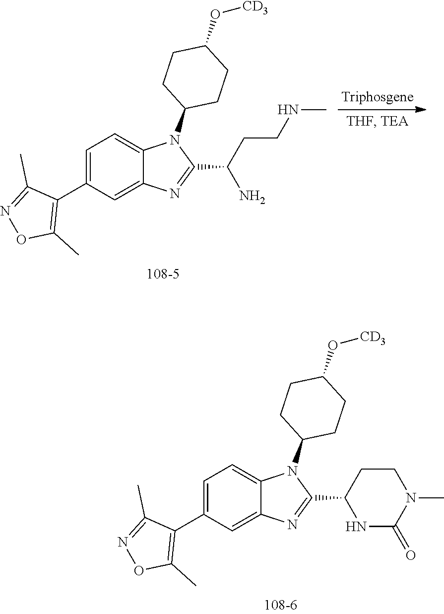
C1=C(C2=C(C)ON=C2C)C=C2C(=C1)N(C1CCC(O[CD3])CC1)C(C1NC(=O)N(C)CC1)=N2.C1=C(C2=C(C)ON=C2C)C=C2C(=C1)N(C1CCC(O[CD3])CC1)C(C(CCNC)N)=N2
